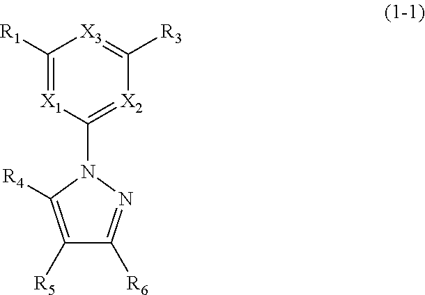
C1([R1])=[X1]C(N2N=C([R6])C([R5])=C2[R4])=[X2]C([R3])=[X3]1
